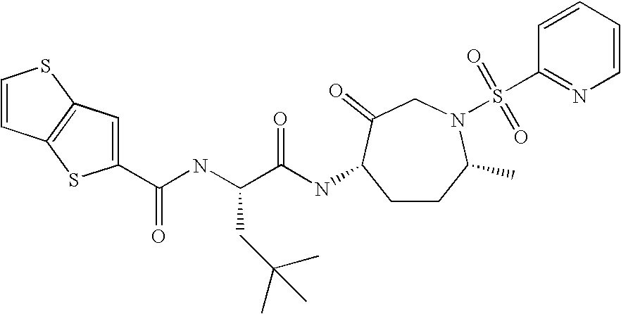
C1=C(C(NC(C(NC2CCC(C)N(S(C3=NC=CC=C3)(=O)=O)CC2=O)=O)CC(C)(C)C)=O)SC2=C1SC=C2
